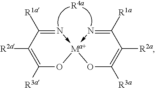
O1C([R3a])=C([R2a])C([R1a])=N->[Ma+]12-N=C([R1a])C([R2a])=C([R3a])O2.[R4a]
